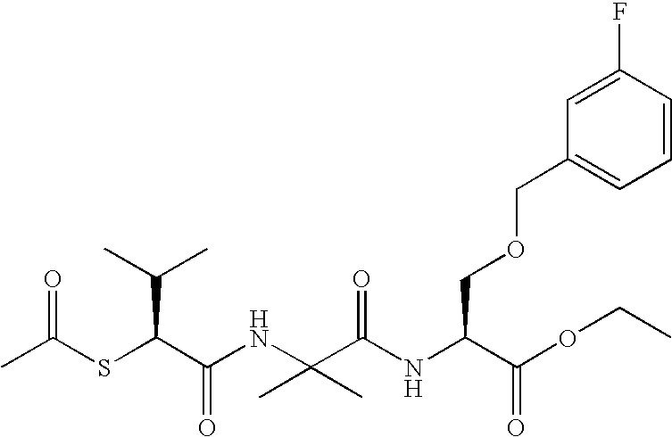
C(C(NC(C(OCC)=O)COCC1=CC=CC(F)=C1)=O)(NC(C(SC(C)=O)C(C)C)=O)(C)C
